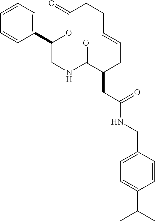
C1(C2=CC=CC=C2)CNC(=O)C(CC(NCC2=CC=C(C(C)C)C=C2)=O)CC=CCCC(=O)O1
